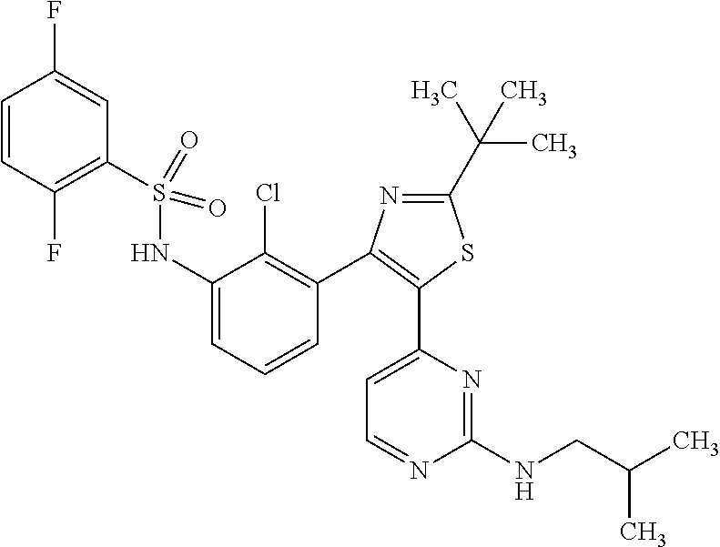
C1=CC(F)=C(S(NC2=CC=CC(C3=C(C4=CC=NC(NCC(C)C)=N4)SC(C(C)(C)C)=N3)=C2Cl)(=O)=O)C=C1F
